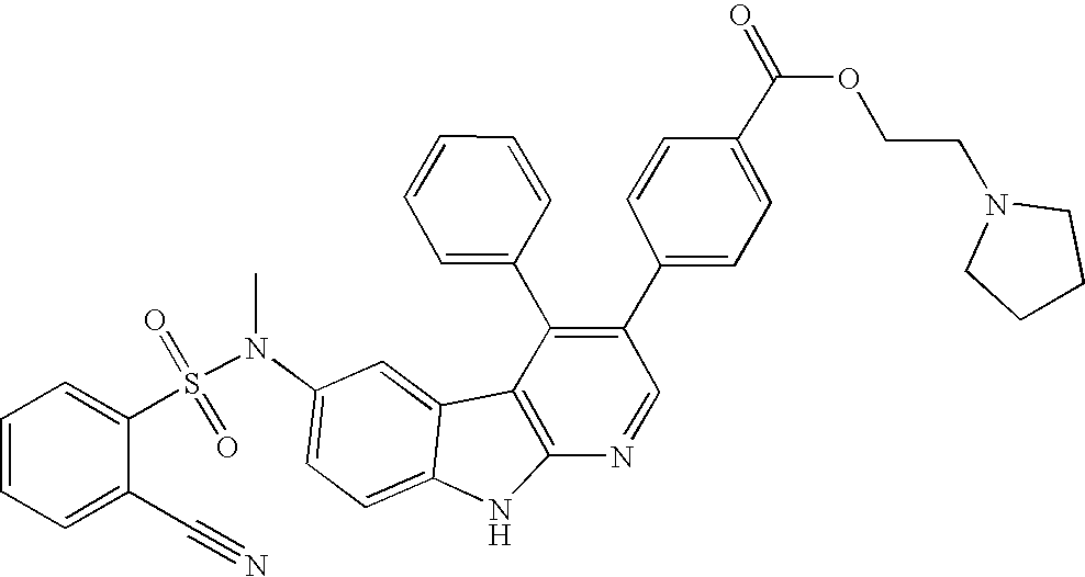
N(C1=CC=C2C(=C1)C1=C(N2)N=CC(C2=CC=C(C(OCCN3CCCC3)=O)C=C2)=C1C1=CC=CC=C1)(S(=O)(=O)C1=CC=CC=C1C#N)C
